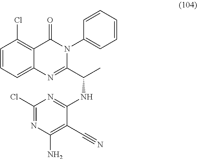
C1=CC(Cl)=C2C(=C1)N=C(C(C)NC1=NC(Cl)=NC(N)=C1C#N)N(C1=CC=CC=C1)C2=O
